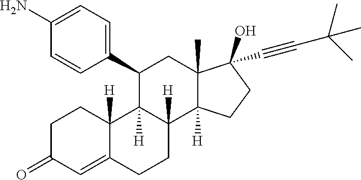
C1CC2([H])C(=CC1=O)CCC1([H])C2([H])C(C2=CC=C(N)C=C2)CC2(C)C1([H])CCC2(O)C#CC(C)(C)C
